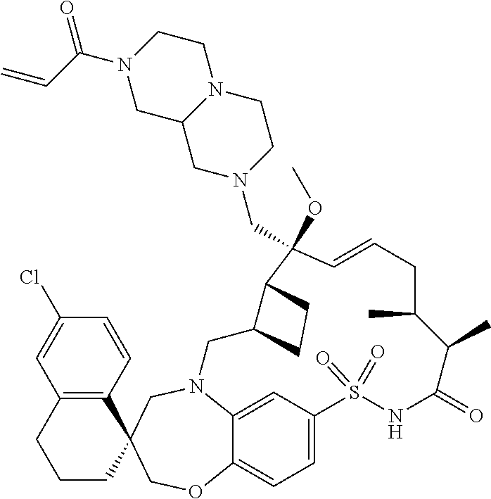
N12C3=CC(=CC=C3OCC3(C4=C(C=C(Cl)C=C4)CCC3)C1)S(=O)(=O)NC(=O)C(C)C(C)CC=CC(OC)(CN1CCN3C(C1)CN(C(C=C)=O)CC3)C1C(C2)CC1
